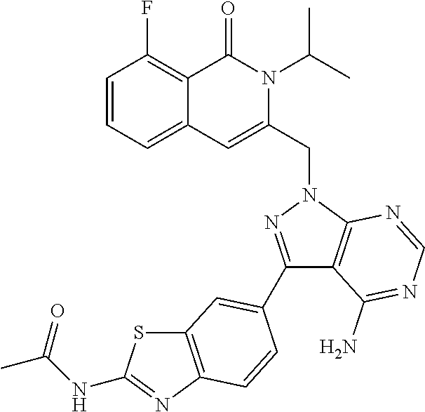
C1=CC=C2C(=C1F)C(=O)N(C(C)C)C(CN1C3=C(C(N)=NC=N3)C(C3=CC4=C(N=C(NC(C)=O)S4)C=C3)=N1)=C2
